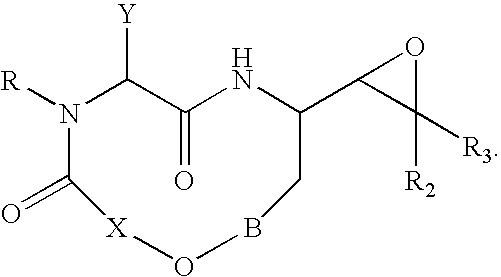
C1(C2NC(=O)C([Y])N([R])C(=O)[X]OBC2)C([R2])([R3])O1
